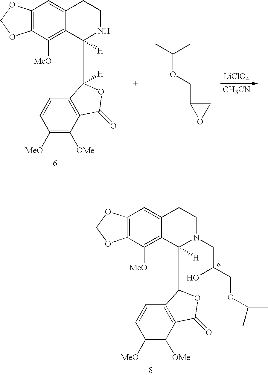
C12=C(C([MeO])=C3C(=C1)CCNC3([H])C1([H])C3=C(C([OMe])=C([MeO])C=C3)C(=O)O1)OCO2.[LiClO4].[CH3CN].C(OCC1OC1)(C)C.C12=C(C([MeO])=C3C(=C1)CCN(CC(COC(C)C)O)C3([H])C1C3=C(C([OMe])=C([MeO])C=C3)C(=O)O1)OCO2
